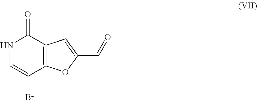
N1C=C(Br)C2=C(C1=O)C=C(C=O)O2
